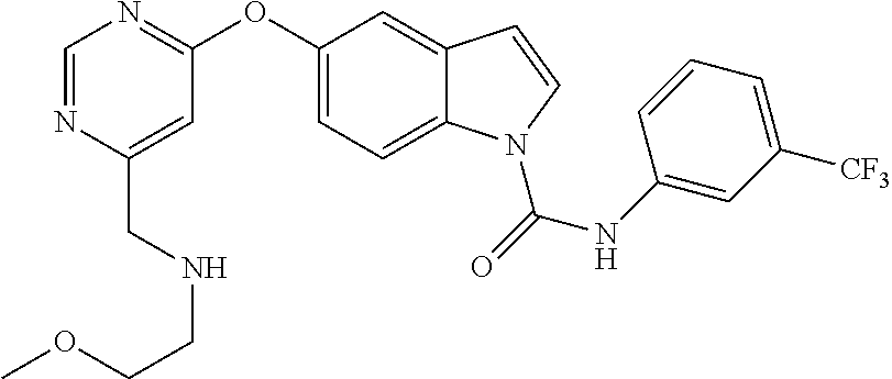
C(C1=CC(OC2=CC=C3C(=C2)C=CN3C(=O)NC2=CC([CF3])=CC=C2)=NC=N1)NCCOC
